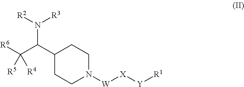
[R6]C(C(C1CCN([W][X][Y][R1])CC1)N([R2])[R3])([R4])[R5]
